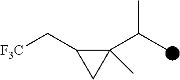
C1(C(C)C)(C)C(C[F3C])C1
